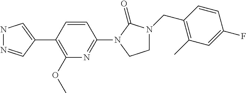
N1N=CC(C2=C(OC)N=C(N3C(=O)N(CC4=C(C)C=C(F)C=C4)CC3)C=C2)=C1
